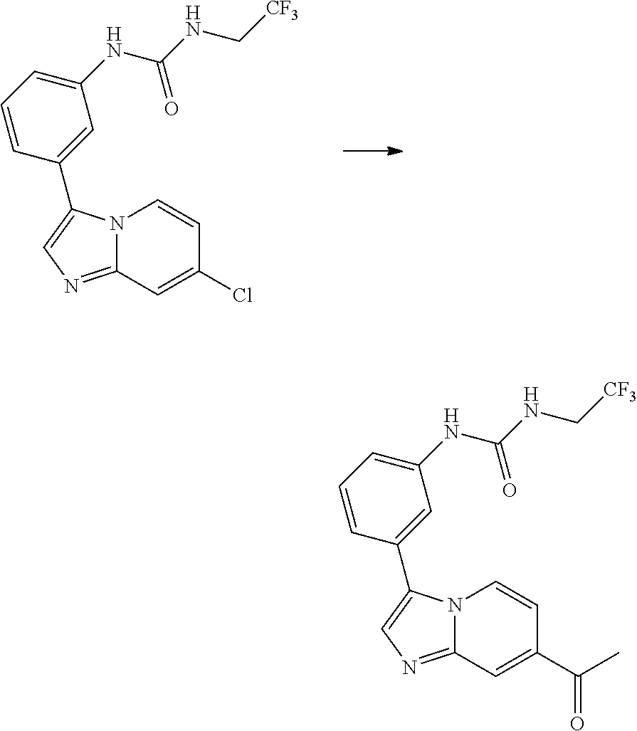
C12=NC=C(C3=CC(NC(NC[CF3])=O)=CC=C3)N1C=CC(Cl)=C2.C12=NC=C(C3=CC(NC(NC[CF3])=O)=CC=C3)N1C=CC(C(C)=O)=C2
